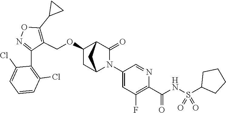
C1(OCC2=C(C3CC3)ON=C2C2=C(Cl)C=CC=C2Cl)CC2N(C3=CC(F)=C(C(NS(=O)(=O)C4CCCC4)=O)N=C3)C(=O)C1C2
